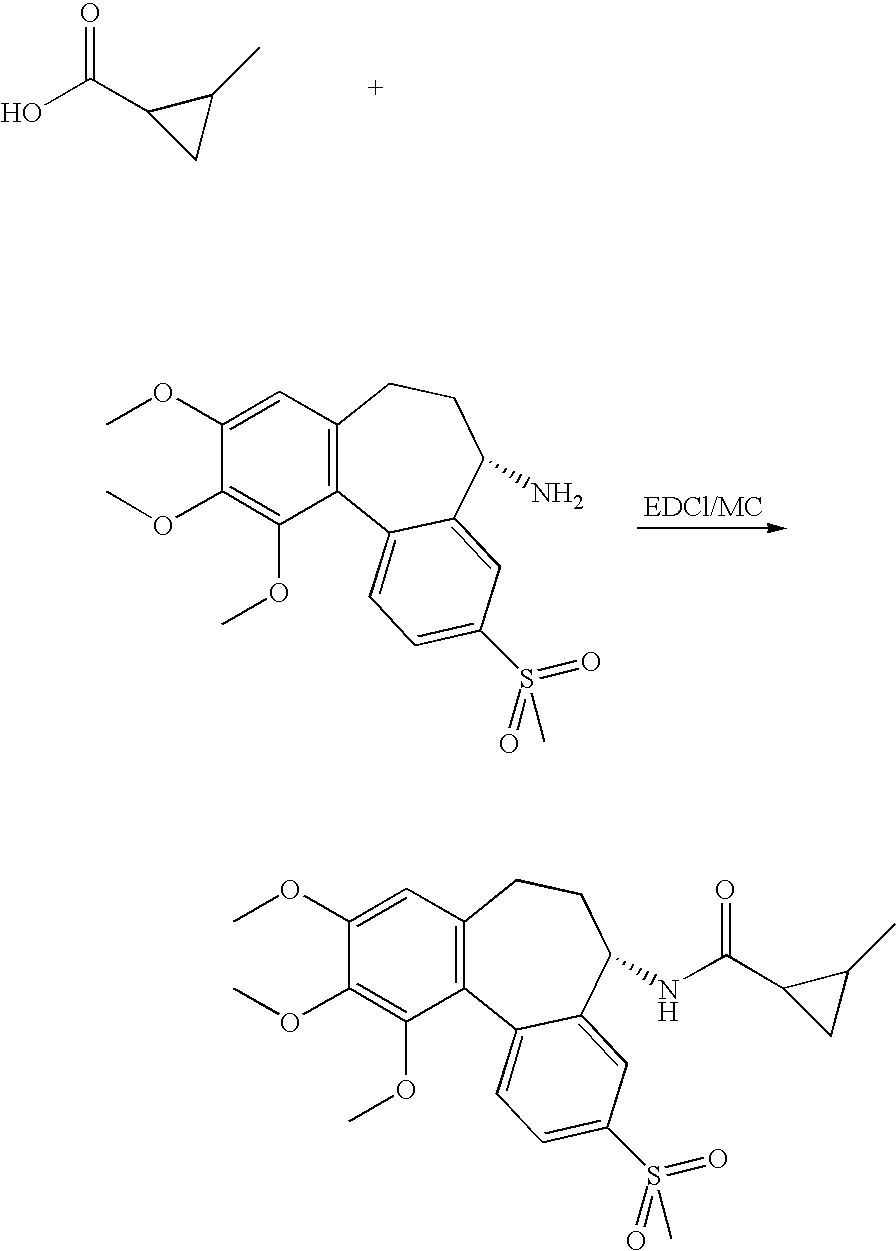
OC(C1CC1C)=O.C1(OC)=CC2=C(C(OC)=C1OC)C1=CC=C(S(C)(=O)=O)C=C1C(N)CC2.C1(OC)=CC2=C(C(OC)=C1OC)C1=CC=C(S(C)(=O)=O)C=C1C(NC(C1CC1C)=O)CC2
